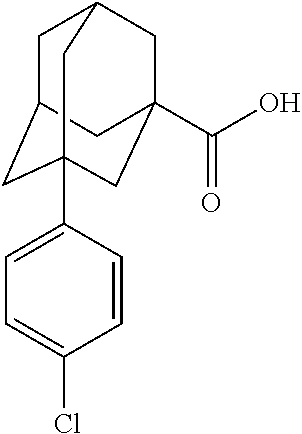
C1C2CC3(C4=CC=C(Cl)C=C4)CC(C(O)=O)(CC1C3)C2
